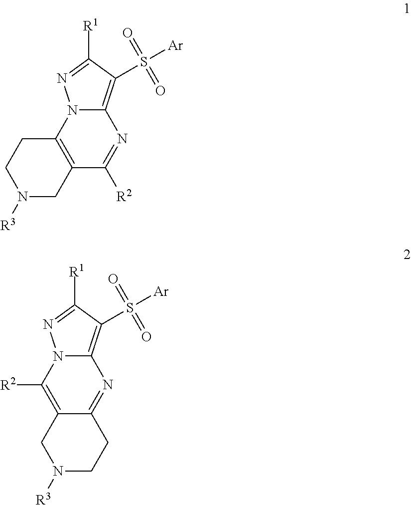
C12=C(CN([R3])CC1)C([R2])=NC1=C(S([Ar])(=O)=O)C([R1])=NN21.C1([R2])=C2C(=NC3=C(S([Ar])(=O)=O)C([R1])=NN13)CCN([R3])C2
